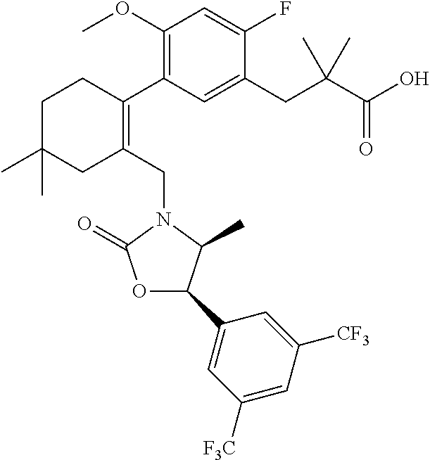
C1(OC)=C(C2=C(CN3C(=O)OC(C4=CC([F3C])=CC([CF3])=C4)C3C)CC(C)(C)CC2)C=C(CC(C(=O)O)(C)C)C(F)=C1
